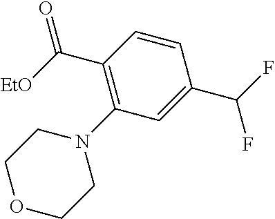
C(C1=C(N2CCOCC2)C=C(C(F)F)C=C1)([EtO])=O
